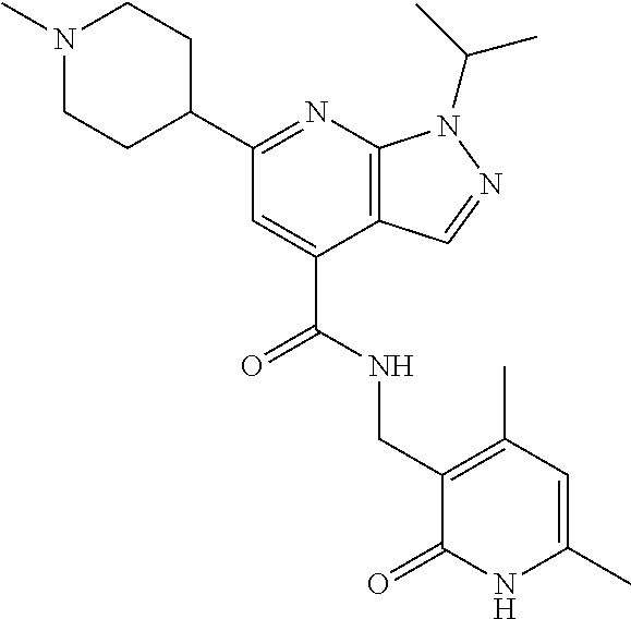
C1(C2=NC3=C(C(C(NCC4=C(C)C=C(C)NC4=O)=O)=C2)C=NN3C(C)C)CCN(C)CC1
